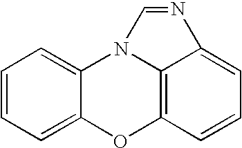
C1=CC=C2C(=C1)N1C3=C(O2)C=CC=C3N=C1
